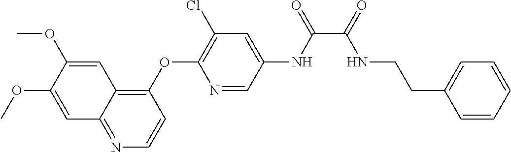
C1=C(OC)C(OC)=CC2=C(OC3=C(Cl)C=C(NC(=O)C(=O)NCCC4=CC=CC=C4)C=N3)C=CN=C12
